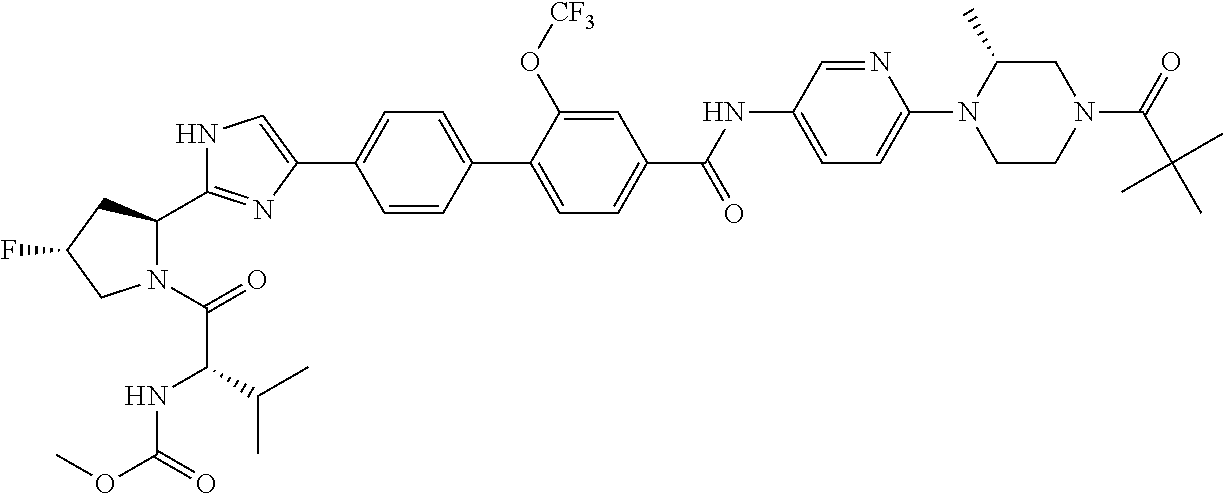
N1(C(=O)C(NC(OC)=O)C(C)C)C(C2=NC(C3=CC=C(C4=CC=C(C(NC5=CC=C(N6CCN(C(=O)C(C)(C)C)CC6C)N=C5)=O)C=C4O[CF3])C=C3)=CN2)CC(F)C1
